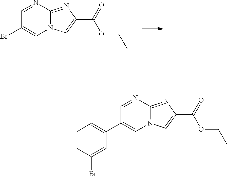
C1=NC2=NC(C(=O)OCC)=CN2C=C1Br.C1=NC2=NC(C(=O)OCC)=CN2C=C1C1=CC=CC(Br)=C1
